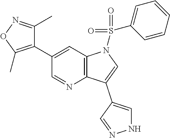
C12=C(C=C(C3=C(C)ON=C3C)C=N1)N(S(C1=CC=CC=C1)(=O)=O)C=C2C1=CNN=C1
